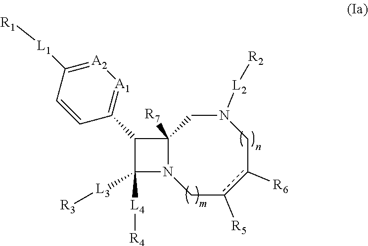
C12([R7])N(Cc([R5])c([R6])CN([L2][R2])C1)C([L4][R4])([L3][R3])C2C1=[A1][A2]=C([L1][R1])C=C1
